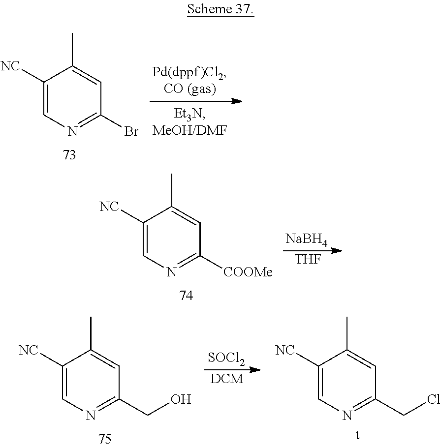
C1([NC])=CN=C(Br)C=C1C.[NaBH4].[THF].C1([NC])=CN=C([COOMe])C=C1C.[SOCl2].[DCM].C1([NC])=CN=C(CCl)C=C1C.[t].C1([NC])=CN=C(CO)C=C1C
